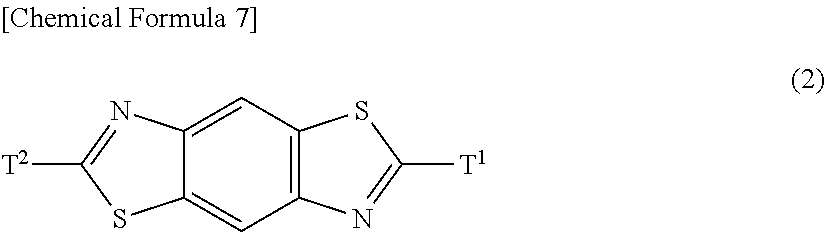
C1=C2C(=CC3=C1SC([T1])=N3)SC([T2])=N2
